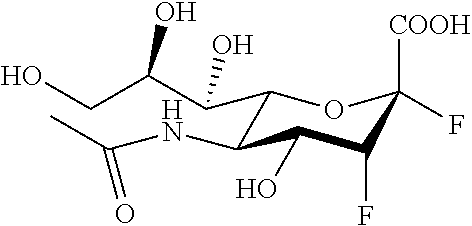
C1(C(C(O)CO)O)C(NC(C)=O)C(O)C(F)C([COOH])(F)O1
